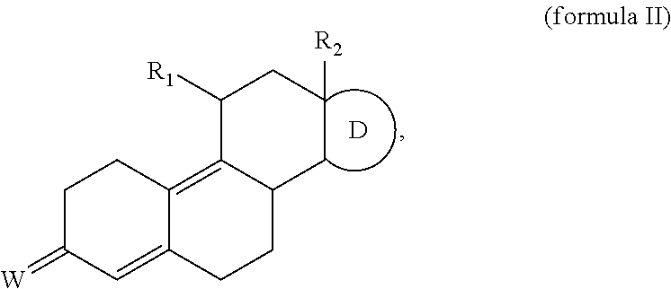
C1C(=[W])C=C2C(=C3C(CC2)CC([R2])CC3[R1])C1.[D]
